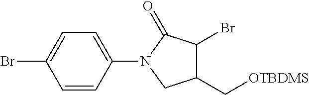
C1=C(Br)C=CC(N2C(=O)C(Br)C(C[OTBDMS])C2)=C1
